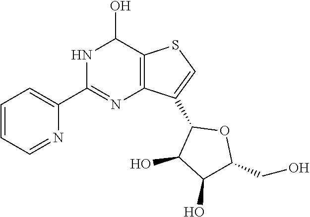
C1=CC=NC(C2=NC3=C(C(O)N2)SC=C3C2C(O)C(O)C(CO)O2)=C1
